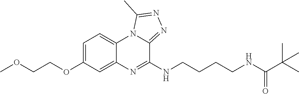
C1=C(OCCOC)C=C2C(=C1)N1C(=NN=C1C)C(NCCCCNC(C(C)(C)C)=O)=N2
